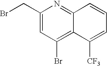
C1(CBr)=CC(Br)=C2C(=N1)C=CC=C2[CF3]
